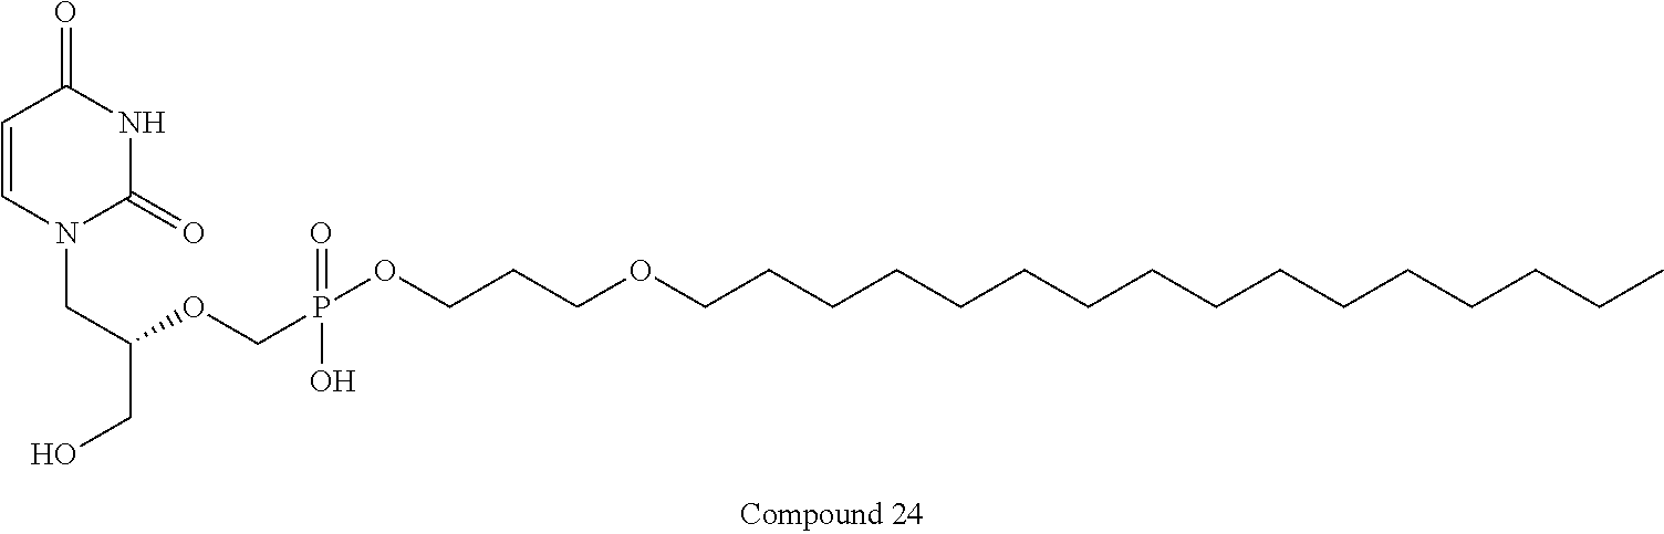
C1=CN(CC(CO)OCP(=O)(OCCCOCCCCCCCCCCCCCCCC)O)C(=O)NC1=O
